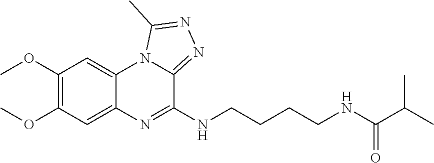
C1(OC)=C(OC)C=C2C(=C1)N1C(=NN=C1C)C(NCCCCNC(C(C)C)=O)=N2
